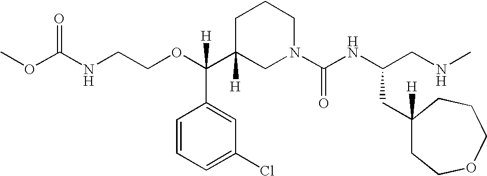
O=C(NCCOC(C1([H])CN(C(NC(CNC)CC2([H])CCOCCC2)=O)CCC1)(C1=CC(Cl)=CC=C1)[H])OC
